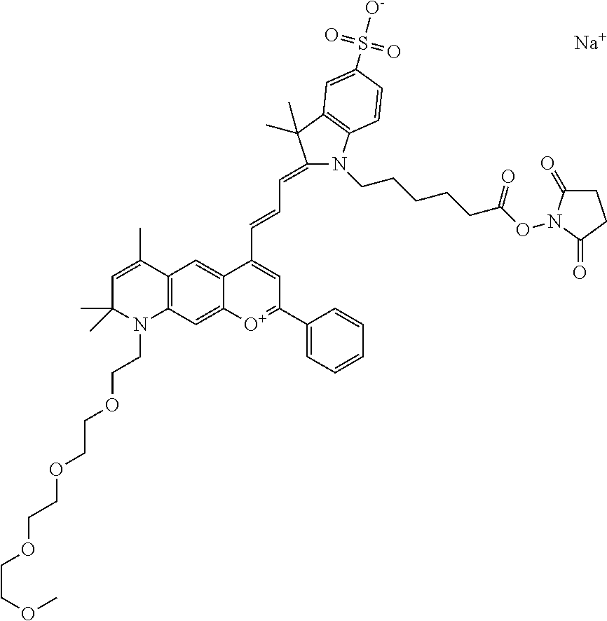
[Na].N1(CCCCCC(ON2C(=O)CCC2=O)=O)C2=C(C(C)(C)C1=CC=CC1=CC(C3=CC=CC=C3)=[O+]C3=CC4=C(C(C)=CC(C)(C)N4CCOCCOCCOCCOC)C=C31)C=C(S([O-])(=O)=O)C=C2
